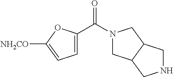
C1=C(C(N2CC3C(C2)CNC3)=O)OC([NH2CO])=C1
